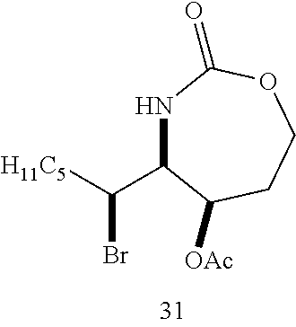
N1C(C([H11C5])Br)C([OAc])CCOC1=O
